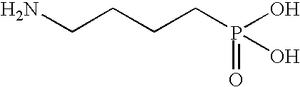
C(CCCP(O)(=O)O)N
